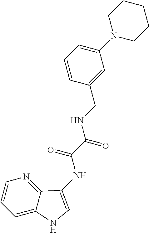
C1=CC=C(N2CCCCC2)C=C1CNC(C(=O)NC1=CNC2=CC=CN=C21)=O
